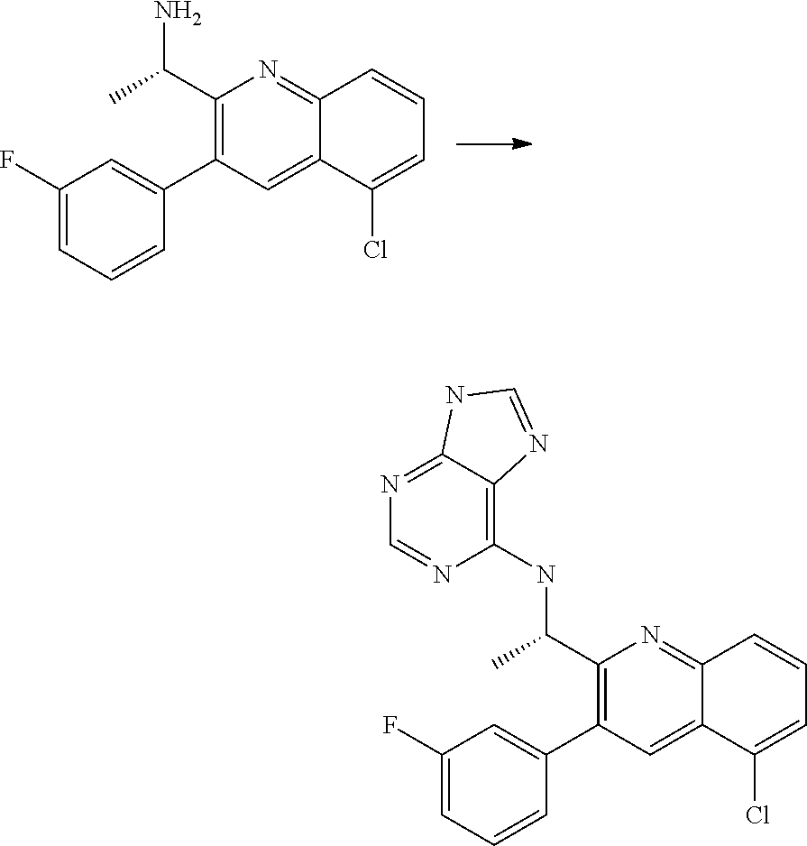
C1(F)=CC=CC(C2=C(C(C)N)N=C3C(=C2)C(Cl)=CC=C3)=C1.C1(F)=CC=CC(C2=C(C(C)NC3=C4C(=NC=N3)NC=N4)N=C3C(=C2)C(Cl)=CC=C3)=C1
